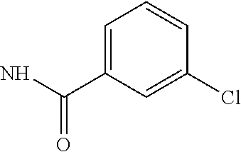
C1=C(C(N)=O)C=C(Cl)C=C1
